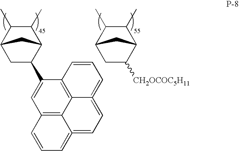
C1(C)C(C)C2CC(C3=CC4=C5C6=C3C=CC=C6=CC=C5=CC=C4)C1C2.C1(C)C(C)C2CC([CH2OCOC5H11])C1C2
